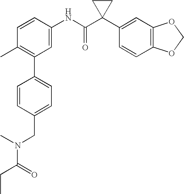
C1=CC(NC(C2(C3=CC4=C(C=C3)OCO4)CC2)=O)=CC(C2=CC=C(CN(C(CC)=O)C)C=C2)=C1C
